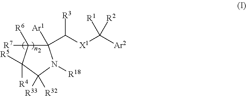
C1(C([X1]C([Ar2])([R2])[R1])[R3])([Ar1])C([R6])([R7])C([R4])([R5])C([R33])([R32])N1[R18]
